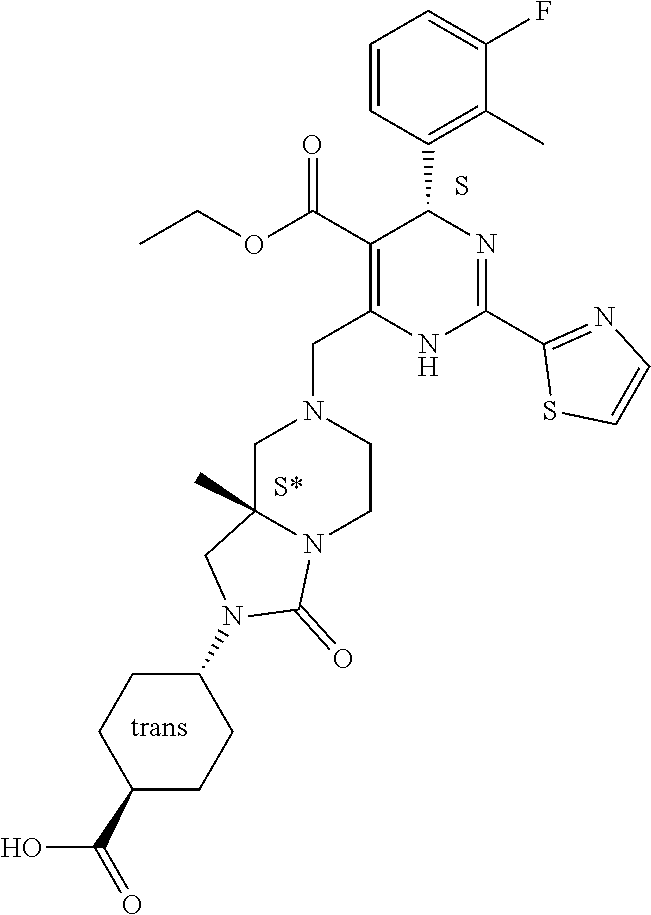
S.C1=C(F)C(C)=C(C2C(C(OCC)=O)=C(CN3CC4(C)N(CC3)C(=O)N(C3CCC(C(O)=O)CC3)C4)NC(C3=NC=CS3)=N2)C=C1
